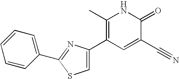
C1(C)=C(C2=CSC(C3=CC=CC=C3)=N2)C=C(C#N)C(=O)N1
